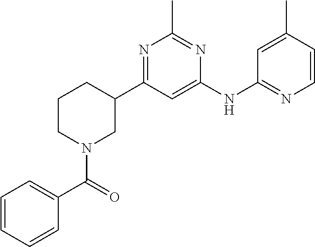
C1=C(NC2=NC=CC(C)=C2)N=C(C)N=C1C1CCCN(C(C2=CC=CC=C2)=O)C1
